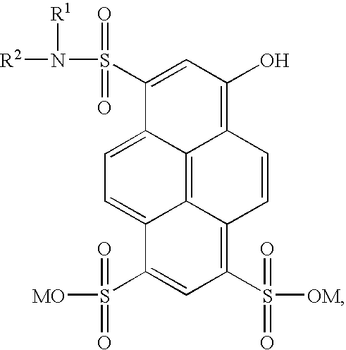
N(S(=O)(=O)C1=CC(O)=C2C3=C4C(=CC=C13)C(S(=O)(=O)[MO])=CC(S(=O)(=O)[OM])=C4C=C2)([R2])[R1]
